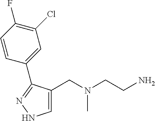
C1=C(CN(CCN)C)C(C2=CC(Cl)=C(F)C=C2)=NN1
